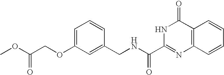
C1(CNC(C2=NC3=C(C(=O)N2)C=CC=C3)=O)=CC(OCC(OC)=O)=CC=C1
